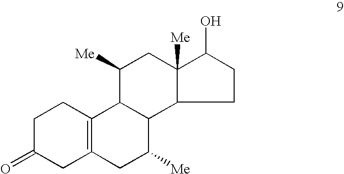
C1C(=O)CC2=C(C1)C1C(C([Me])C2)C2C([Me])(CC1[Me])C(O)CC2
